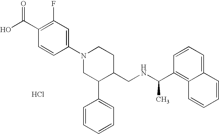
Cl.C1(N2CC(C3=CC=CC=C3)C(CNC(C3=C4C(=CC=C3)C=CC=C4)C)CC2)=CC(F)=C(C(O)=O)C=C1
